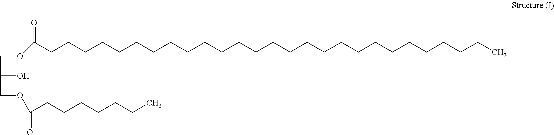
CCCCCCCCCCCCCCCCCCCCCCCCCCCC(OCC(O)COC(CCCCCCC)=O)=O
